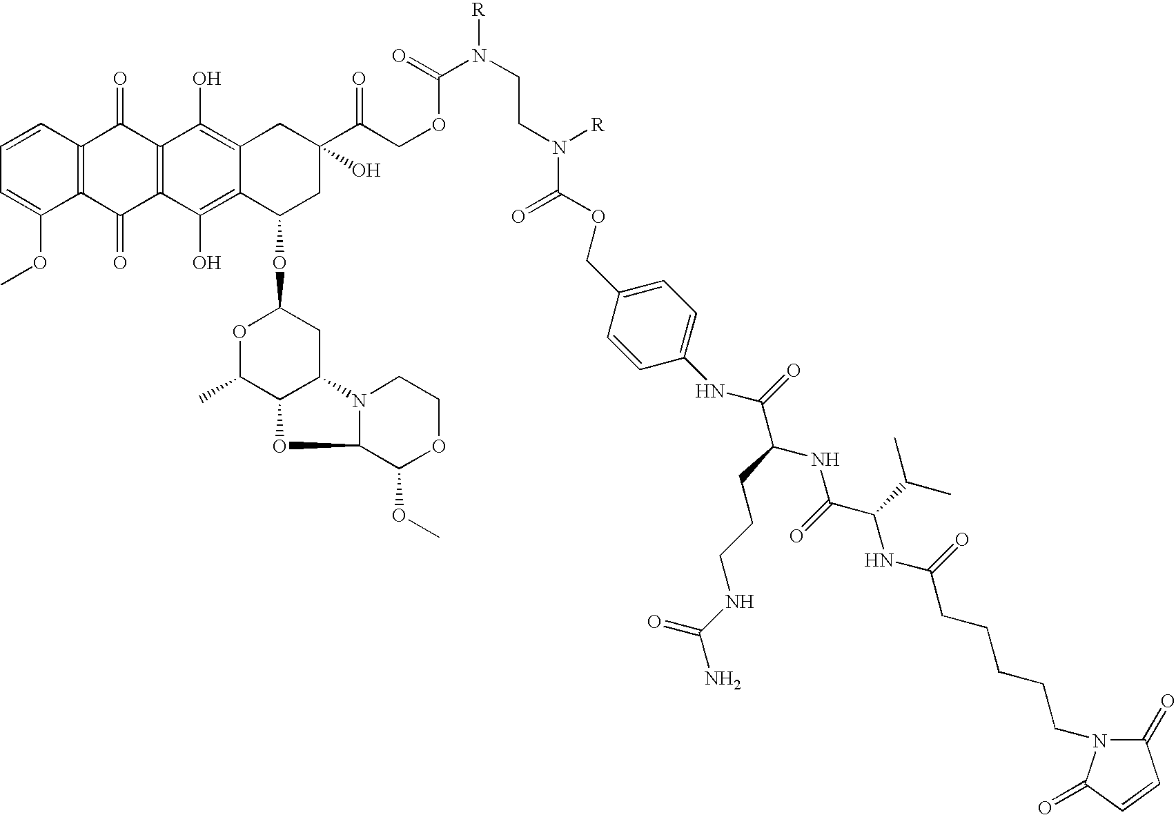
C1=C(OC)C2=C(C=C1)C(=O)C1=C(C2=O)C(O)=C2C(=C1O)CC(C(COC(N(CCN(C(=O)OCC1=CC=C(NC(=O)C(CCCNC(N)=O)NC(C(C(C)C)NC(=O)CCCCCN3C(=O)C=CC3=O)=O)C=C1)[R])[R])=O)=O)(O)CC2OC1OC(C)C2C(C1)N1C(O2)C(OC)OCC1
